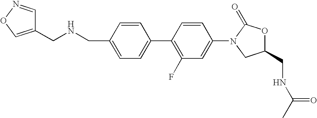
C1=C(CNCC2=CON=C2)C=CC(C2=C(F)C=C(N3CC(CNC(C)=O)OC3=O)C=C2)=C1
